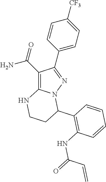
C1(C(=O)N)=C2N(N=C1C1=CC=C([CF3])C=C1)C(C1=C(NC(=O)C=C)C=CC=C1)CCN2
